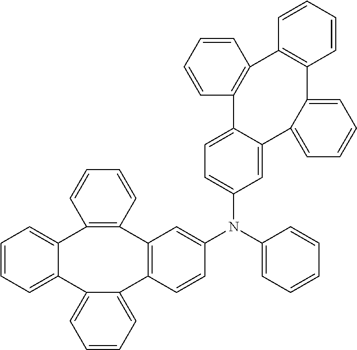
C1=CC=CC2=C1C1=C(C=CC(N(C3=CC=CC=C3)C3=CC=C4C(=C3)C3=CC=CC=C3C3=C(C5=C4C=CC=C5)C=CC=C3)=C1)C1=CC=CC=C1C1=CC=CC=C12
